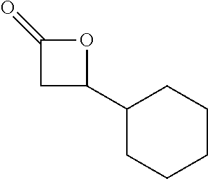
C1(C2CCCCC2)OC(=O)C1
